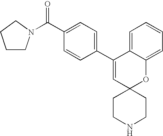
C(C1=CC=C(C2=CC3(OC4=CC=CC=C24)CCNCC3)C=C1)(=O)N1CCCC1
